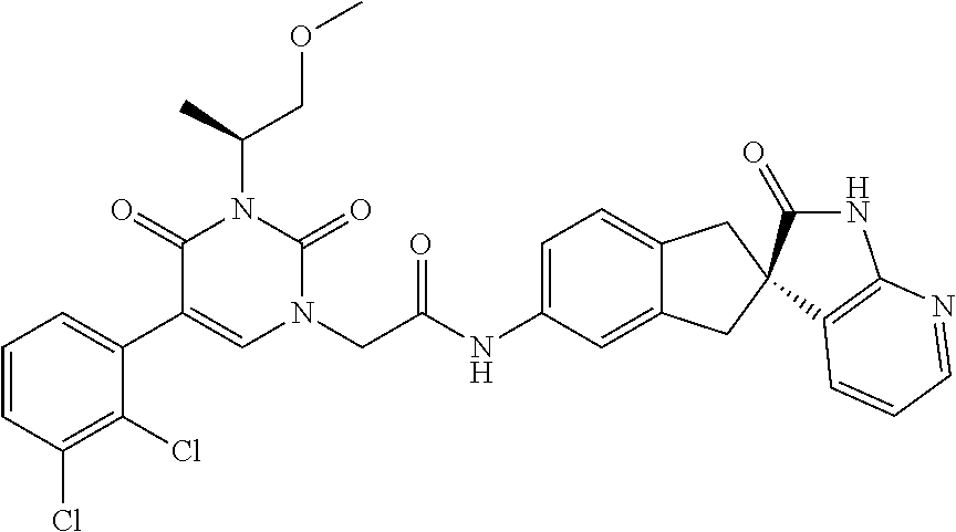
C1=CC(Cl)=C(Cl)C(C2=CN(CC(NC3=CC=C4C(=C3)CC3(C4)C4=C(N=CC=C4)NC3=O)=O)C(=O)N(C(C)COC)C2=O)=C1
